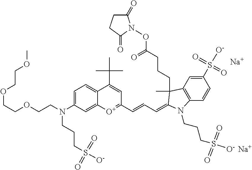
[Na].[Na].[O+]1=C(C=CC=C2C(C)(CCCC(=O)ON3C(=O)CCC3=O)C3=C(C=CC(S(=O)([O-])=O)=C3)N2CCCS([O-])(=O)=O)C=C(C(C)(C)C)C2=CC=C(N(CCOCCOCCOC)CCCS(=O)(=O)[O-])C=C12
